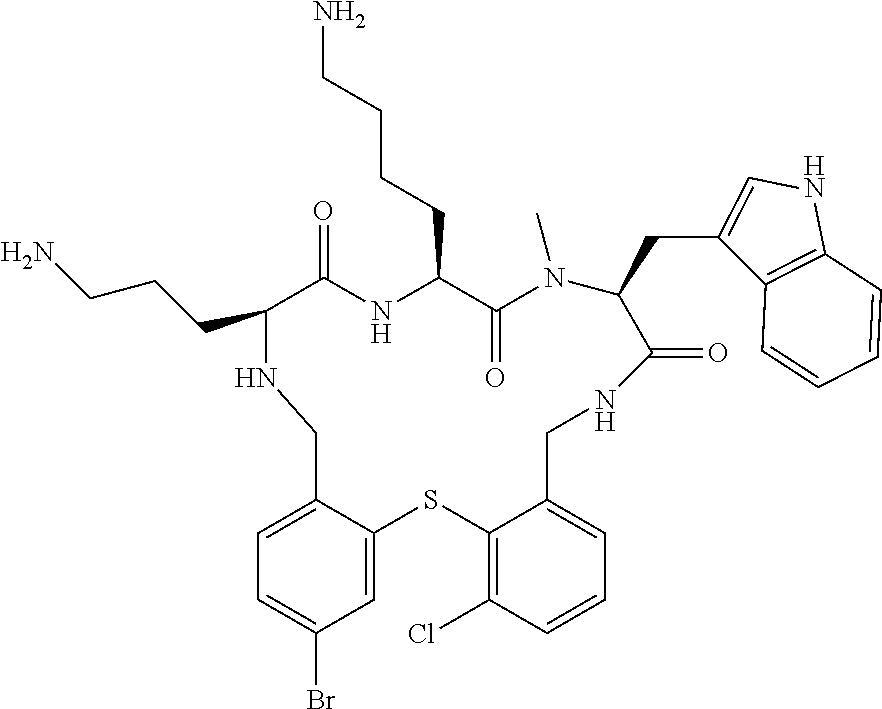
C1=C(Br)C=C2C(=C1)CNC(CCCN)C(=O)NC(CCCCN)C(=O)N(C)C(CC1=CNC3=C1C=CC=C3)C(=O)NCC1=CC=CC(Cl)=C1S2
